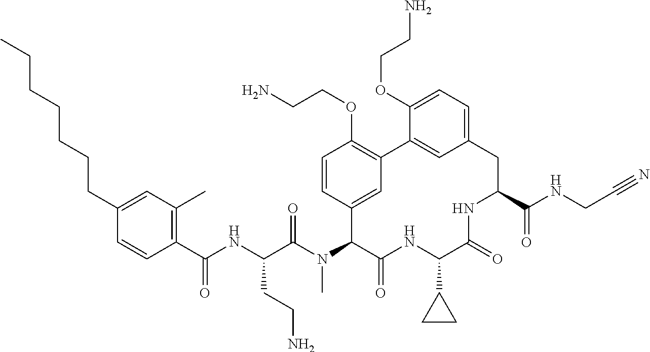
C1(C(NC(C(N(C2C(=O)NC(C3CC3)C(=O)NC(C(NCC#N)=O)CC3=CC=C(OCCN)C(=C3)C3=C(OCCN)C=CC2=C3)C)=O)CCN)=O)=C(C)C=C(CCCCCCC)C=C1
